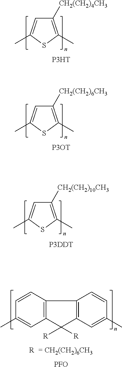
C1([CH2(CH2)4CH3])=C(C)SC(C)=C1.[P3HT].C1([CH2(CH2)6CH3])=C(C)SC(C)=C1.[P3OT].C1([CH2(CH2)10CH3])=C(C)SC(C)=C1.[P3DDT].C1=CC(C)=CC2=C1C1=C(C2([R])[R])C=C(C)C=C1.[PFO]
